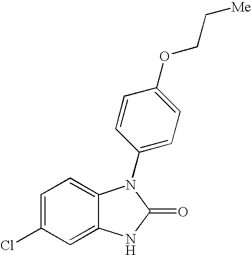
C1=C(Cl)C=C2C(=C1)N(C1=CC=C(OCC[Me])C=C1)C(=O)N2
